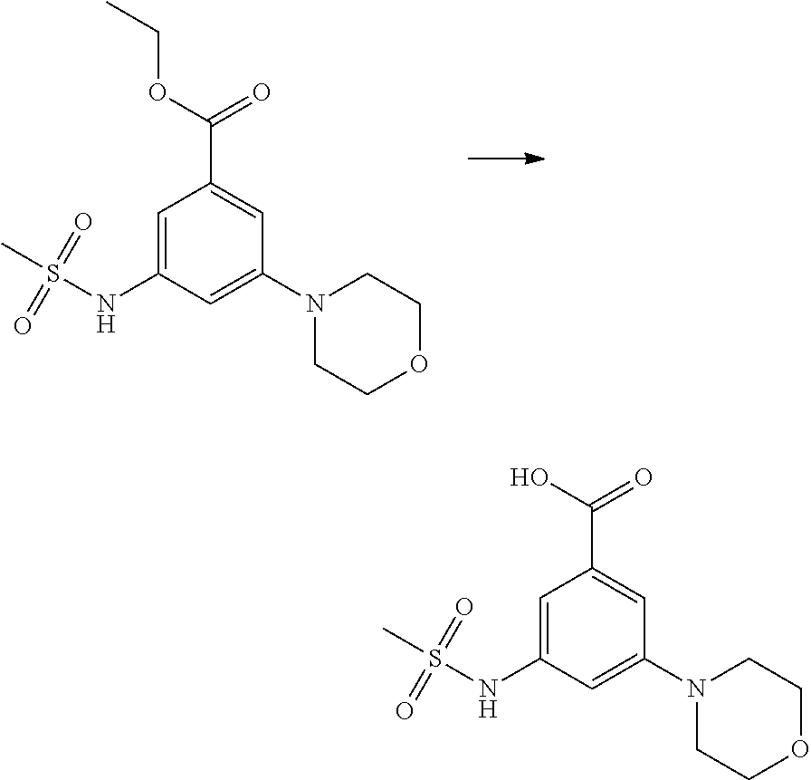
C1=C(NS(C)(=O)=O)C=C(N2CCOCC2)C=C1C(OCC)=O.C1=C(NS(C)(=O)=O)C=C(N2CCOCC2)C=C1C(O)=O
